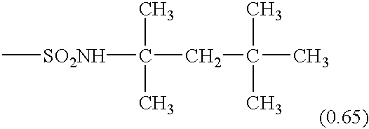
C[SO2NH]C(CC(C)(C)C)(C)C
